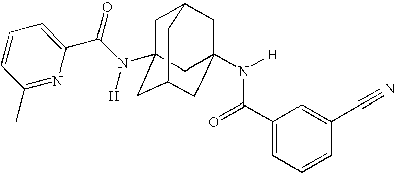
C1C2(N(C(C3=CC=CC(C)=N3)=O)[H])CC3CC(N([H])C(C4=CC=CC(C#N)=C4)=O)(CC1C3)C2
